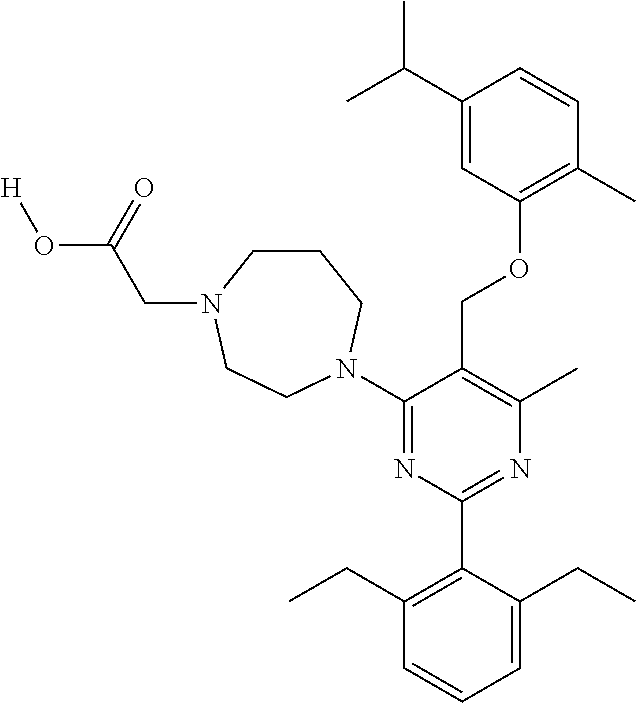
C1(C(C)C)=CC(OCC2=C(C)N=C(C3=C(CC)C=CC=C3CC)N=C2N2CCN(CC(O[H])=O)CCC2)=C(C)C=C1
